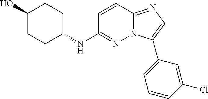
C1(O)CCC(NC2=NN3C(=NC=C3C3=CC=CC(Cl)=C3)C=C2)CC1
